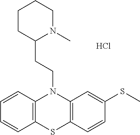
C12=C(C=CC=C1)N(CCC1N(C)CCCC1)C1=C(S2)C=CC(SC)=C1.Cl
